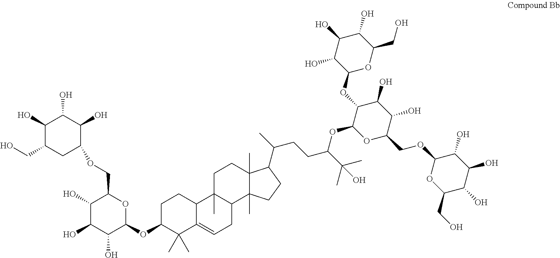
C1(O)C(O)C(O)C(OC2CCC3C(=CCC4C3(C)CCC3(C)C4(C)CCC3C(CCC(C(C)(C)O)OC3OC(COC4OC(CO)C(O)C(O)C4O)C(O)C(O)C3OC3OC(CO)C(O)C(O)C3O)C)C2(C)C)OC1COC1C(O)C(O)C(O)C(CO)C1
